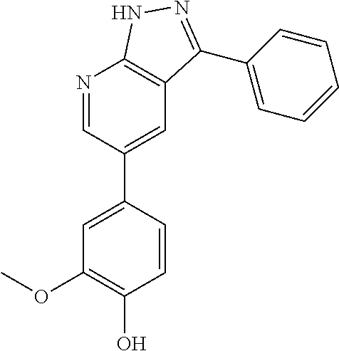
N1=CC(C2=CC(OC)=C(O)C=C2)=CC2=C1NN=C2C1=CC=CC=C1
